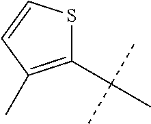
C1(C(C)(C)C)=C(C)C=CS1
